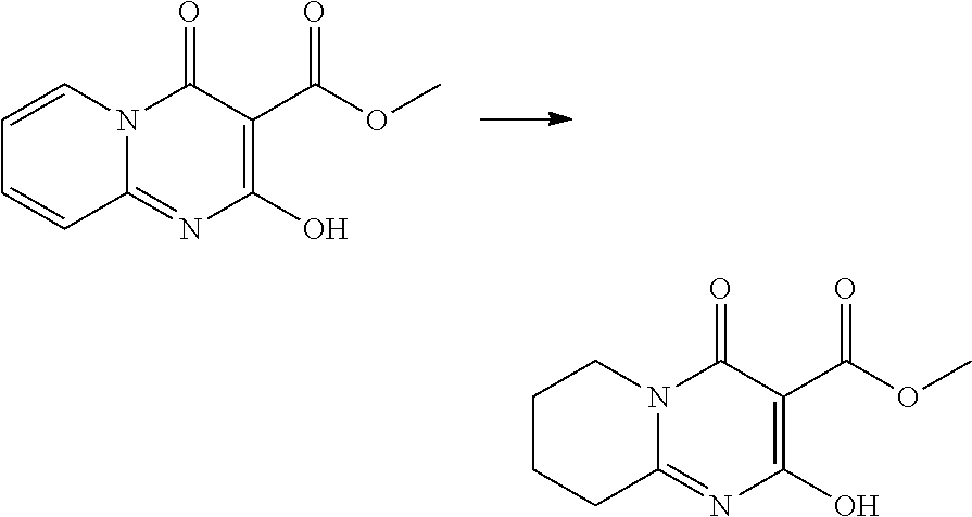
C1=CN2C(=NC(O)=C(C(=O)OC)C2=O)C=C1.C1CCC2=NC(O)=C(C(=O)OC)C(=O)N2C1
